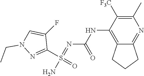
N(C1=C2C(=NC(C)=C1[F3C])CCC2)C(N=S(N)(C1=NN(CC)C=C1F)=O)=O
